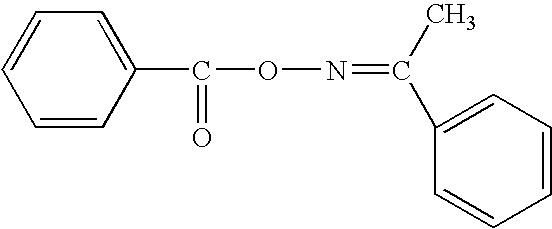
C1=CC(C(=O)ON=C(C)C2=CC=CC=C2)=CC=C1
